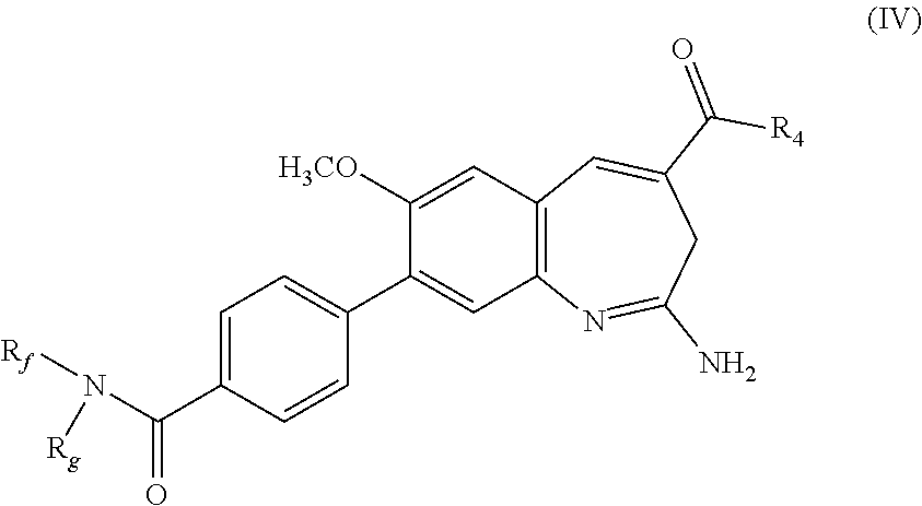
C1=C(C(=O)N([Rf])[Rg])C=CC(C2=CC3=C(C=C2[H3CO])C=C(C([R4])=O)CC(N)=N3)=C1
